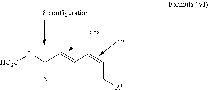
[HO2C][L]C(C=CC=CC[R1])[A]
